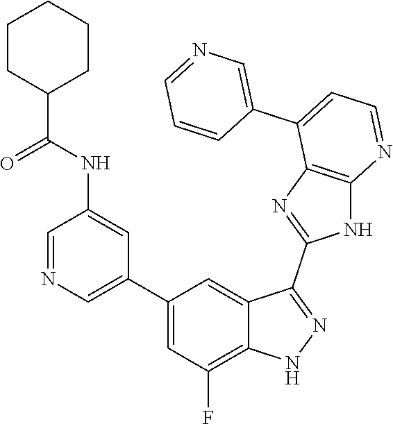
C1=NC=C(C2=CC(F)=C3C(=C2)C(C2=NC4=C(N2)N=CC=C4C2=CN=CC=C2)=NN3)C=C1NC(=O)C1CCCCC1
